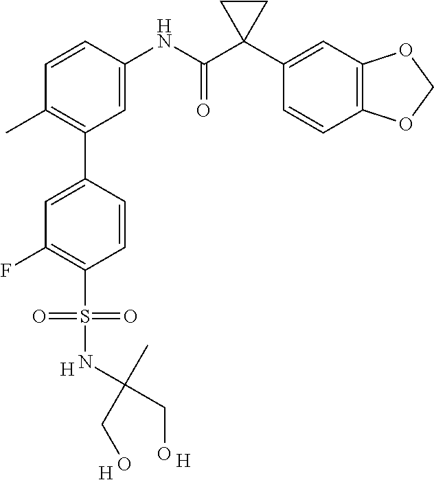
C1(C)=C(C2=CC(F)=C(S(=O)(=O)NC(C)(CO)CO)C=C2)C=C(NC(C2(C3=CC4=C(C=C3)OCO4)CC2)=O)C=C1.[H].[H].[H]
